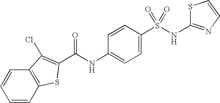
C(NC1=CC=C(S(NC2=NC=CS2)(=O)=O)C=C1)(=O)C1=C(Cl)C2=C(S1)C=CC=C2
